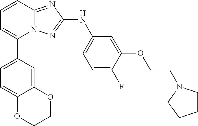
C1=CC2=NC(NC3=CC=C(F)C(OCCN4CCCC4)=C3)=NN2C(C2=CC=C3C(=C2)OCCO3)=C1
